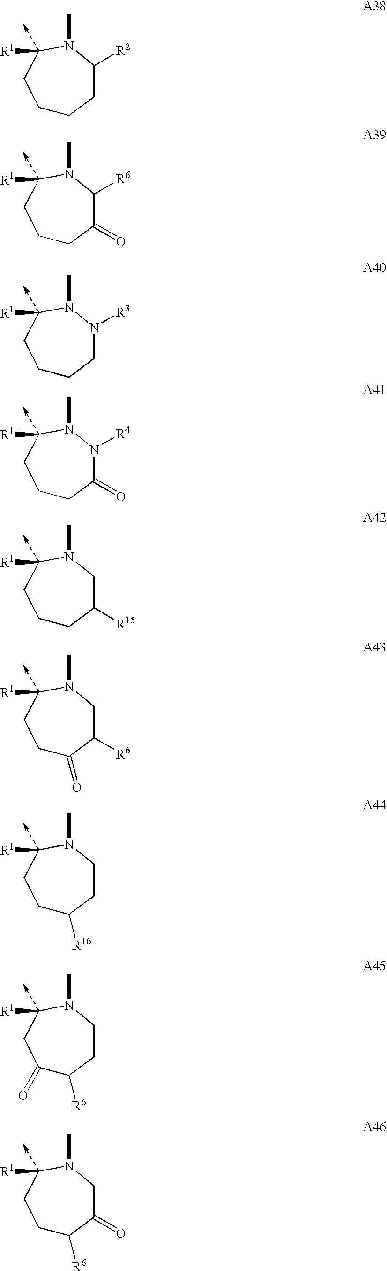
C1CCC([R2])N(C)C([R1])C1.C1CC(=O)C([R6])N(C)C([R1])C1.C1CCN([R3])N(C)C([R1])C1.C1CC(=O)N([R4])N(C)C([R1])C1.C1CC([R15])CN(C)C([R1])C1.C1C(=O)C([R6])CN(C)C([R1])C1.C1C([R16])CCN(C)C([R1])C1.C1(=O)C([R6])CCN(C)C([R1])C1.C1C([R6])C(=O)CN(C)C([R1])C1
